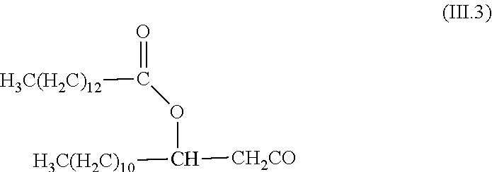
[H3C(H2C)10]C([CH2CO])OC(=O)[H3C(H2C)12]
